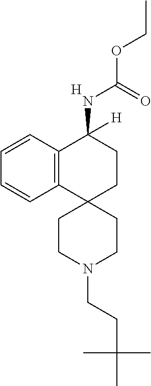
C12=C(C=CC=C1)C(NC(OCC)=O)([H])CCC21CCN(CCC(C)(C)C)CC1.[H]
